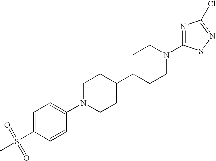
C1C(C2CCN(C3=CC=C(S(C)(=O)=O)C=C3)CC2)CCN(C2=NC(Cl)=NS2)C1
